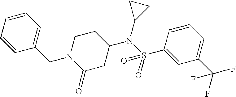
N1(CC2=CC=CC=C2)C(=O)CC(N(S(C2=CC(C(F)(F)F)=CC=C2)(=O)=O)C2CC2)CC1
